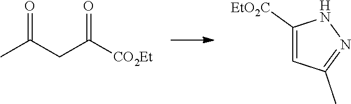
CC(CC([CO2Et])=O)=O.C1([EtO2C])=CC(C)=NN1
